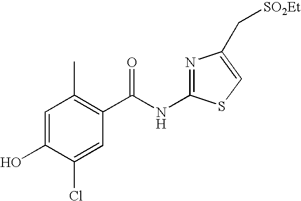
C1=C(O)C(Cl)=CC(C(NC2=NC(C[SO2Et])=CS2)=O)=C1C
